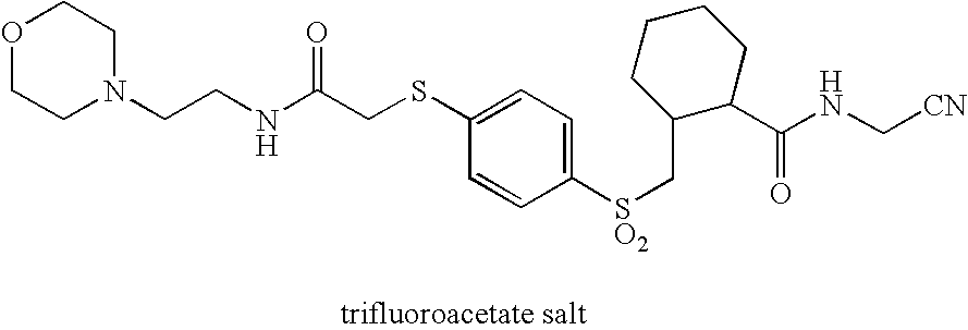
O1CCN(CCNC(CSC2=CC=C([SO2]CC3C(C(NC[CN])=O)CCCC3)C=C2)=O)CC1
